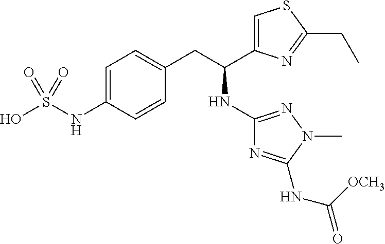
C1=C(NS(O)(=O)=O)C=CC(CC(NC2=NN(C)C(NC(=O)[OCH3])=N2)C2=CSC(CC)=N2)=C1
